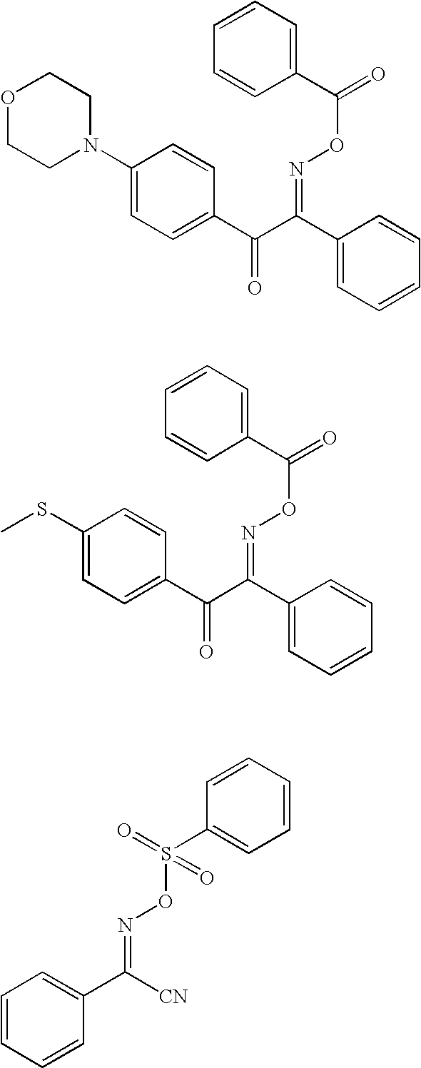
O1CCN(C2=CC=C(C(C(C3=CC=CC=C3)=NOC(=O)C3=CC=CC=C3)=O)C=C2)CC1.C1(C(ON=C(C2=CC=CC=C2)C(=O)C2=CC=C(SC)C=C2)=O)=CC=CC=C1.C1=CC=CC(S(ON=C([CN])C2=CC=CC=C2)(=O)=O)=C1
